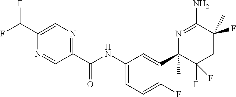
C1(C(F)F)=CN=C(C(NC2=CC=C(F)C(C3(C)C(F)(F)CC(F)(C)C(N)=N3)=C2)=O)C=N1
